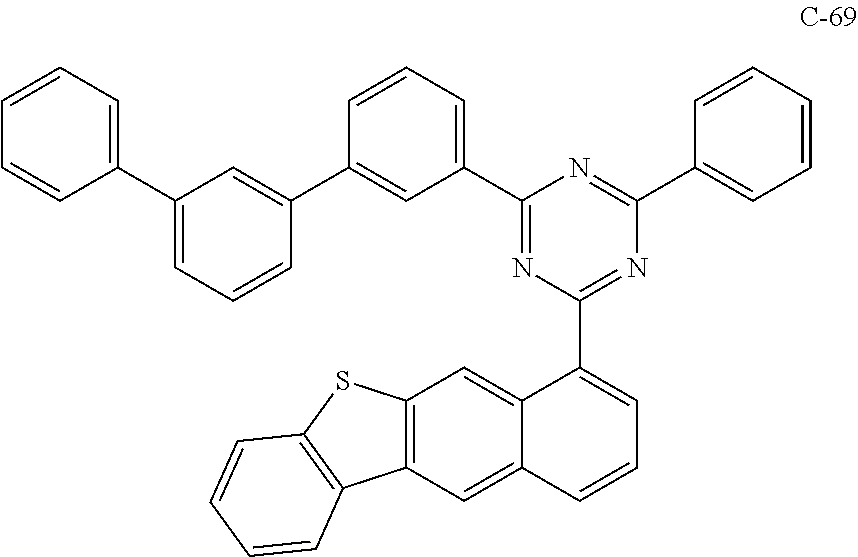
C12=C(C=C3C(=C1)C=CC=C3C1=NC(C3=CC=CC=C3)=NC(C3=CC=CC(C4=CC(C5=CC=CC=C5)=CC=C4)=C3)=N1)SC1=C2C=CC=C1
